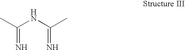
C(=N)(C)NC(=N)C
